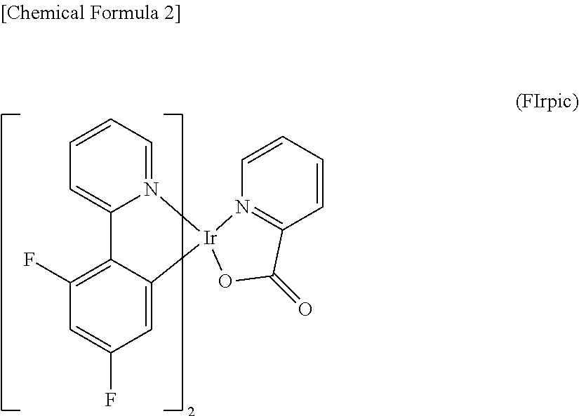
N12=CC=CC=C1C1=C(F)C=C(F)C=C1[Ir]21N2=C(C=CC=C2)C(=O)O1
